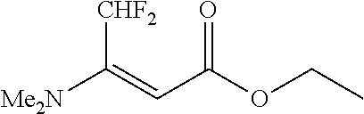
[Me2N]C(=CC(OCC)=O)[CHF2]
